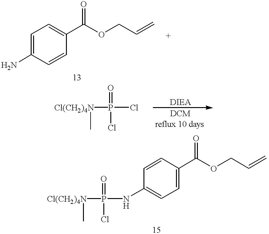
C1=C(N)C=CC(C(OCC=C)=O)=C1.C1=CC(C(OCC=C)=O)=CC=C1NP([Cl(CH2)4N]C)(=O)Cl.[Cl(CH2)4N](P(Cl)(=O)Cl)C
